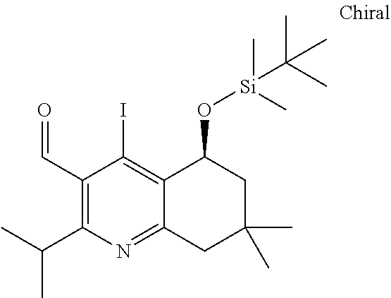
C1(C=O)=C(C(C)C)N=C2C(=C1I)C(O[Si](C)(C)C(C)(C)C)CC(C)(C)C2
